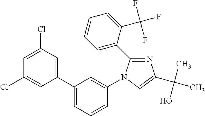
C1(C2=CC=CC(N3C(C4=CC=CC=C4C(F)(F)F)=NC(C(C)(O)C)=C3)=C2)=CC(Cl)=CC(Cl)=C1
